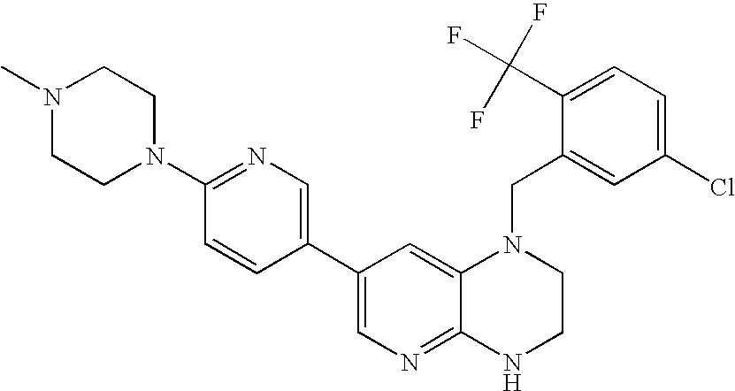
C1(C2=CN=C(N3CCN(C)CC3)C=C2)=CN=C2C(=C1)N(CC1=CC(Cl)=CC=C1C(F)(F)F)CCN2
